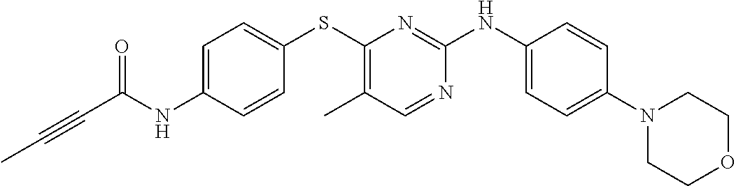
C1(NC(C#CC)=O)=CC=C(SC2=C(C)C=NC(NC3=CC=C(N4CCOCC4)C=C3)=N2)C=C1
